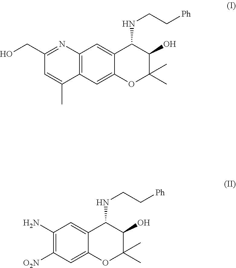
C12=C(C=C3C(=C1)C(NCC[Ph])C(O)C(C)(C)O3)C(C)=CC(CO)=N2.C1(N)=C([O2N])C=C2C(=C1)C(NCC[Ph])C(O)C(C)(C)O2
